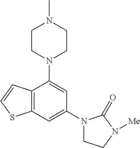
C12=C(C=C(N3CCN([Me])C3=O)C=C1N1CCN(C)CC1)SC=C2
